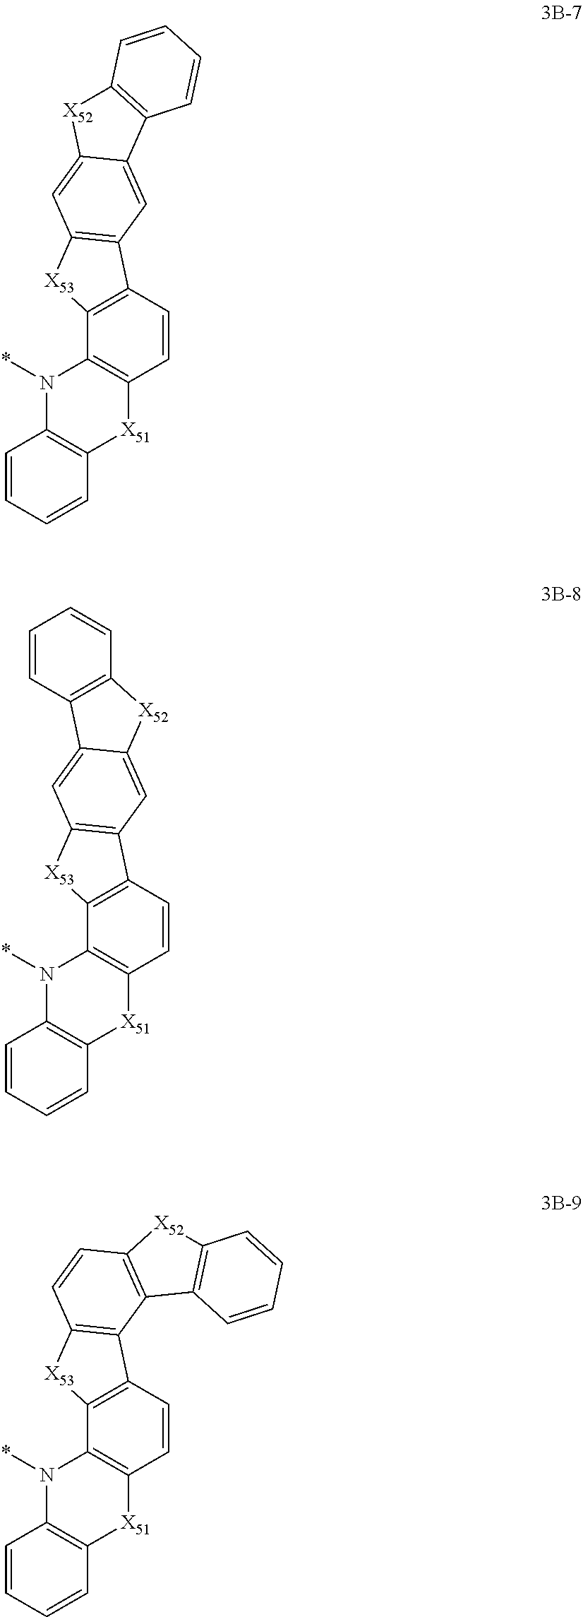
C12=C([X51]C3=C(N1*)C=CC=C3)C=CC1=C2[X53]C2=C1C=C1C(=C2)[X52]C2=C1C=CC=C2.C12=C([X51]C3=C(N1*)C=CC=C3)C=CC1=C2[X53]C2=C1C=C1C(=C2)C2=C([X52]1)C=CC=C2.C12=C([X51]C3=C(N1*)C=CC=C3)C=CC1=C2[X53]C2=C1C1=C(C=C2)[X52]C2=C1C=CC=C2
